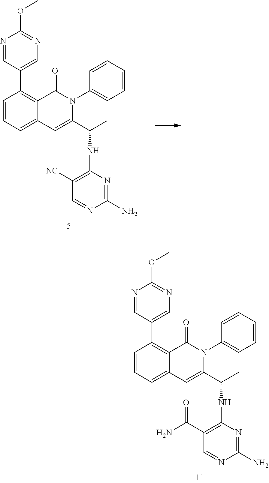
C1=CC=C2C(=C1C1=CN=C(OC)N=C1)C(=O)N(C1=CC=CC=C1)C(C(C)NC1=C([NC])C=NC(N)=N1)=C2.C1=CC=C2C(=C1C1=CN=C(OC)N=C1)C(=O)N(C1=CC=CC=C1)C(C(C)NC1=C(C(N)=O)C=NC(N)=N1)=C2
